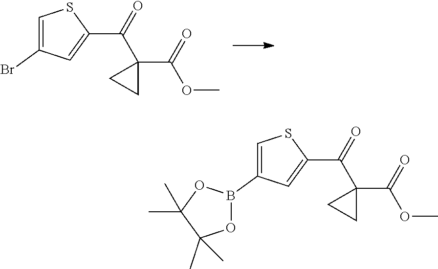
C1=C(Br)C=C(C(C2(C(OC)=O)CC2)=O)S1.C1=C(B2OC(C)(C)C(C)(C)O2)C=C(C(C2(C(OC)=O)CC2)=O)S1
